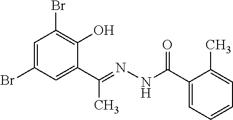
C1=C(Br)C=C(C(=NNC(C2=CC=CC=C2C)=O)C)C(O)=C1Br
